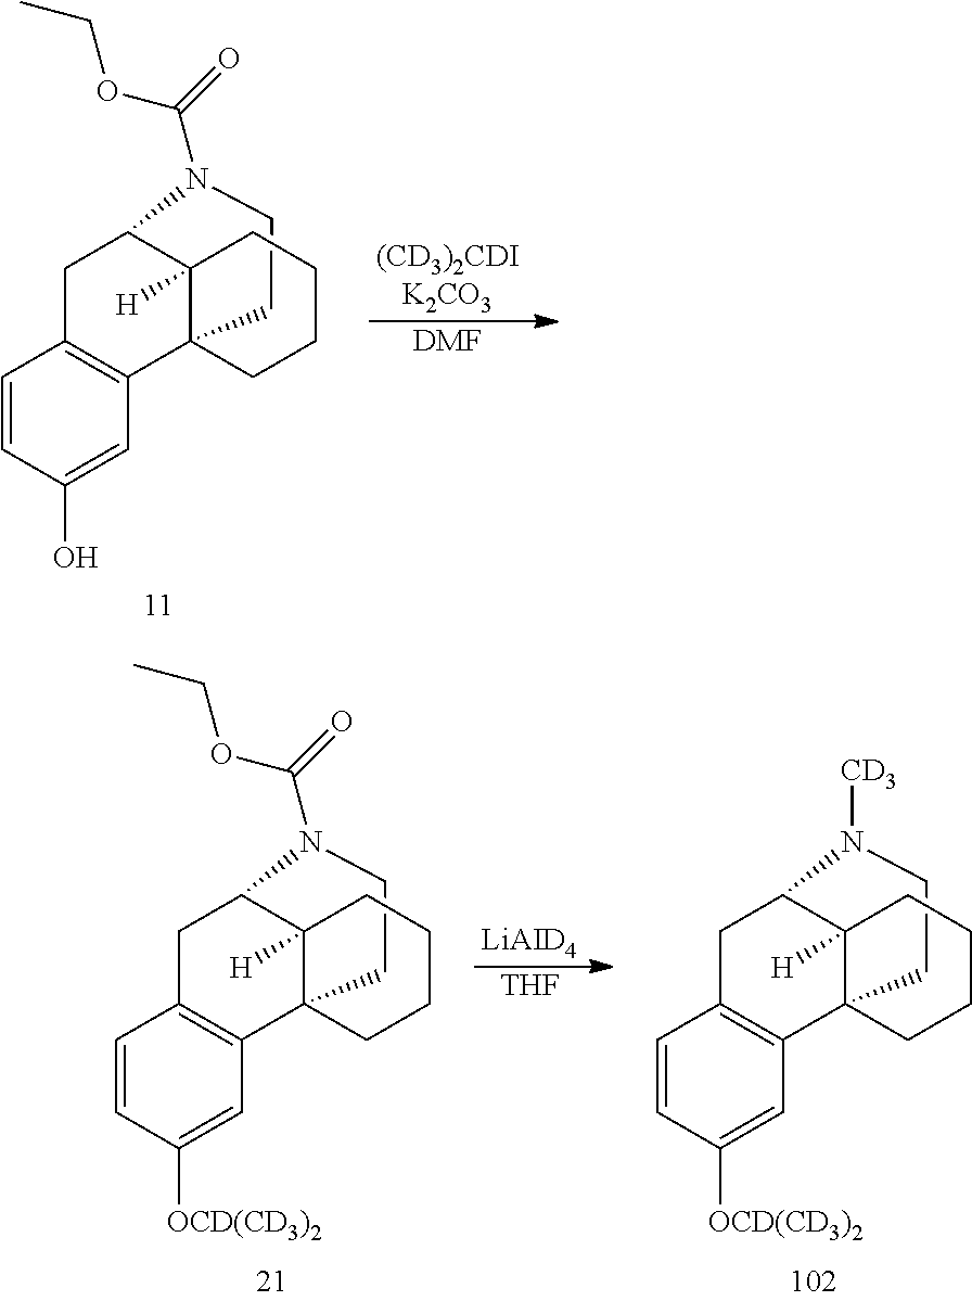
C1CN(C(=O)OCC)C2CC3=C(C14C2([H])CCCC4)C=C(O)C=C3.[DMF].C1CN(C(=O)OCC)C2CC3=C(C14C2([H])CCCC4)C=C([OCD(CD3)2])C=C3.[LiAID4].[THF].C1CN([CD3])C2CC3=C(C14C2([H])CCCC4)C=C([OCD(CD3)2])C=C3
